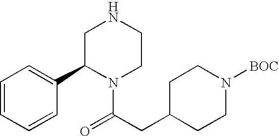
N1CC(C2=CC=CC=C2)N(C(CC2CCN([BOC])CC2)=O)CC1
